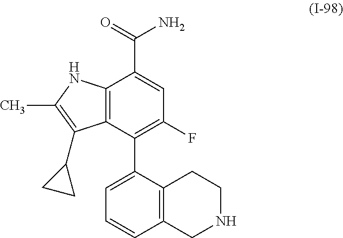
C12=C(C(C3=CC=CC4=C3CCNC4)=C(F)C=C1C(N)=O)C(C1CC1)=C(C)N2
